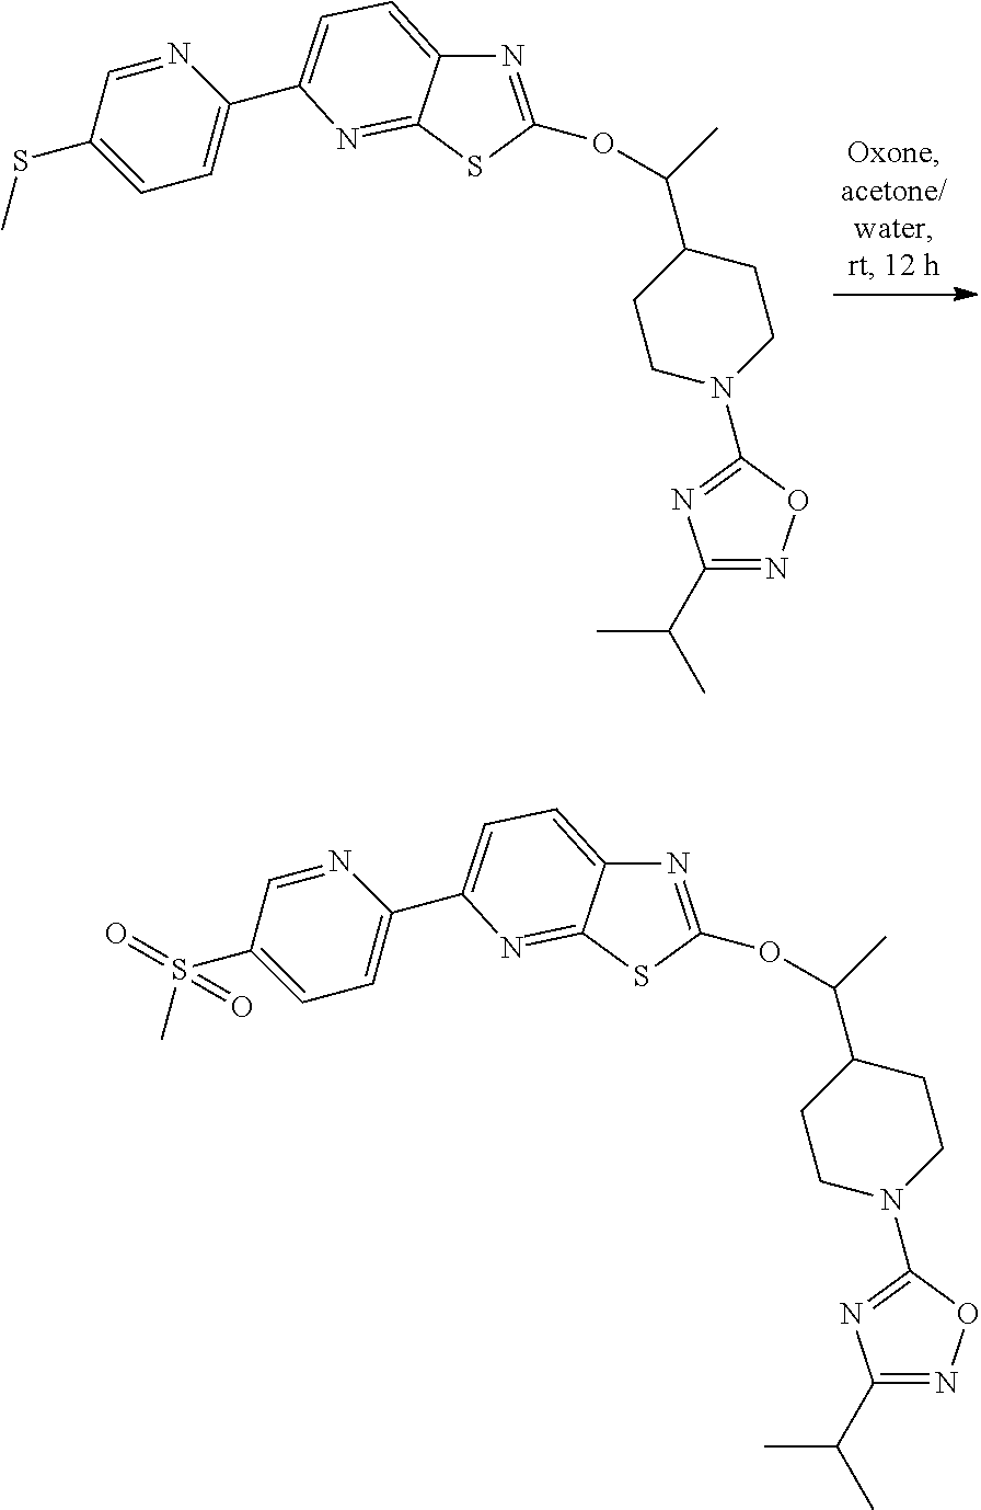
CSC1=CC=C(C2=CC=C3N=C(OC(C4CCN(C5=NC(C(C)C)=NO5)CC4)C)SC3=N2)N=C1.CS(C1=CC=C(C2=CC=C3N=C(OC(C4CCN(C5=NC(C(C)C)=NO5)CC4)C)SC3=N2)N=C1)(=O)=O
